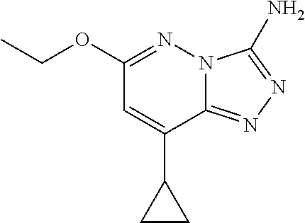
C1(OCC)=NN2C(=NN=C2N)C(C2CC2)=C1
